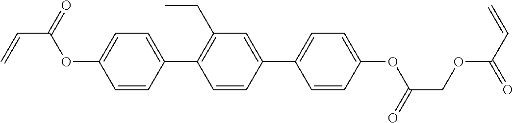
C1=CC(C2=C(CC)C=C(C3=CC=C(OC(COC(=O)C=C)=O)C=C3)C=C2)=CC=C1OC(C=C)=O
